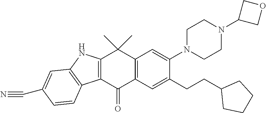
C12=C(C(=O)C3=C(C1(C)C)C=C(N1CCN(C4COC4)CC1)C(CCC1CCCC1)=C3)C1=C(N2)C=C(C#N)C=C1
